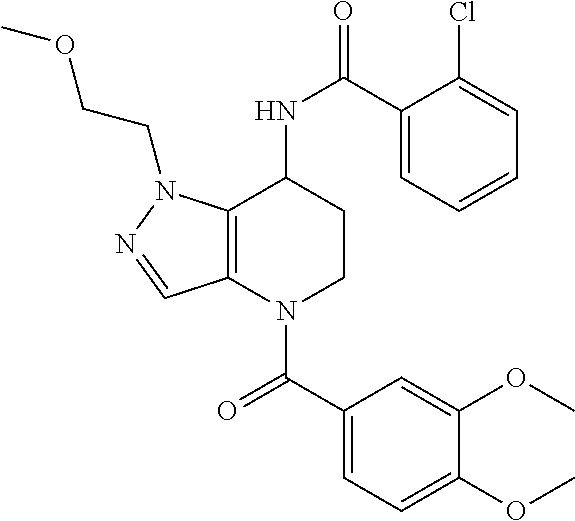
C1(C(=O)N2CCC(NC(=O)C3=CC=CC=C3Cl)C3=C2C=NN3CCOC)=CC=C(OC)C(OC)=C1
